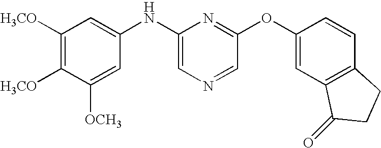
C1([H3CO])=C([H3CO])C([OCH3])=CC(NC2=CN=CC(OC3=CC4=C(C=C3)CCC4=O)=N2)=C1
